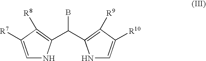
C1=C([R7])C([R8])=C(C(B)C2=C([R9])C([R10])=CN2)N1
